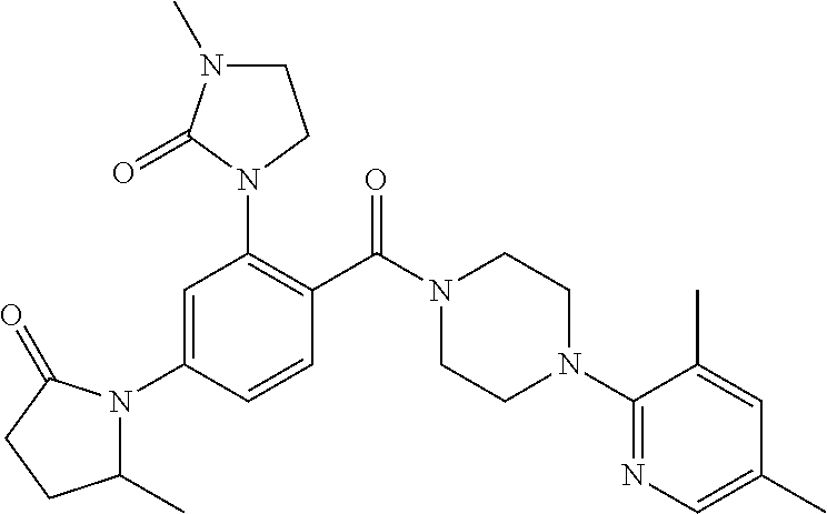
N1(C2=C(C(N3CCN(C4=NC=C(C)C=C4C)CC3)=O)C=CC(N3C(C)CCC3=O)=C2)CCN(C)C1=O
